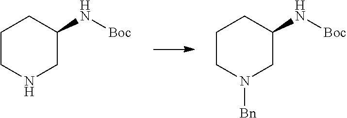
C1CNCC(N[Boc])C1.C1CN([Bn])CC(N[Boc])C1
